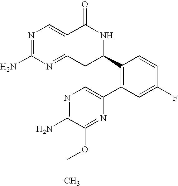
N1=C(N)N=C2C(=C1)C(=O)NC(C1=C(C3=CN=C(N)C(OCC)=N3)C=C(F)C=C1)C2
